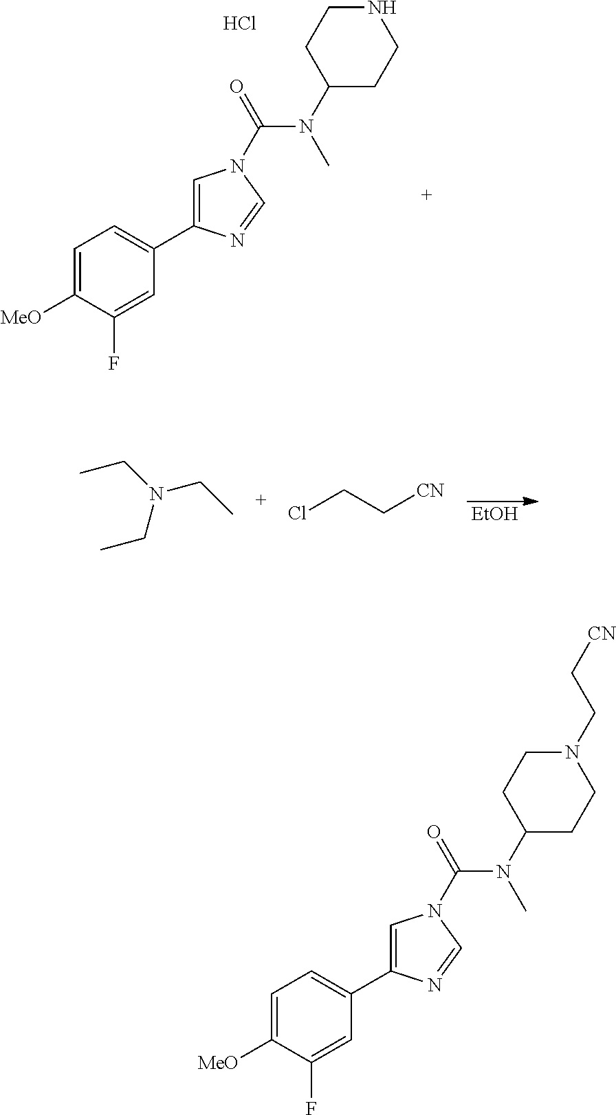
CCN(CC)CC.[EtOH].ClCC[CN].C1=C([MeO])C(F)=CC(C2=CN(C(N(C3CCN(CC[CN])CC3)C)=O)C=N2)=C1.C1=C([MeO])C(F)=CC(C2=CN(C(N(C3CCNCC3)C)=O)C=N2)=C1.Cl
